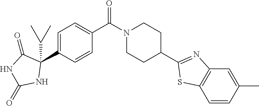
C1=C(C2(C(C)C)C(=O)NC(=O)N2)C=CC(C(N2CCC(C3=NC4=C(S3)C=CC(C)=C4)CC2)=O)=C1
